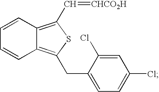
C12=C(C=[CHCO2H])SC(CC3=CC=C(Cl)C=C3Cl)=C1C=CC=C2
